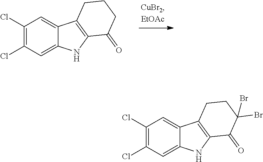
C1(Cl)=C(Cl)C=C2C(=C1)C1=C(N2)C(=O)CCC1.C1(Cl)=C(Cl)C=C2C(=C1)C1=C(N2)C(=O)C(Br)(Br)CC1
